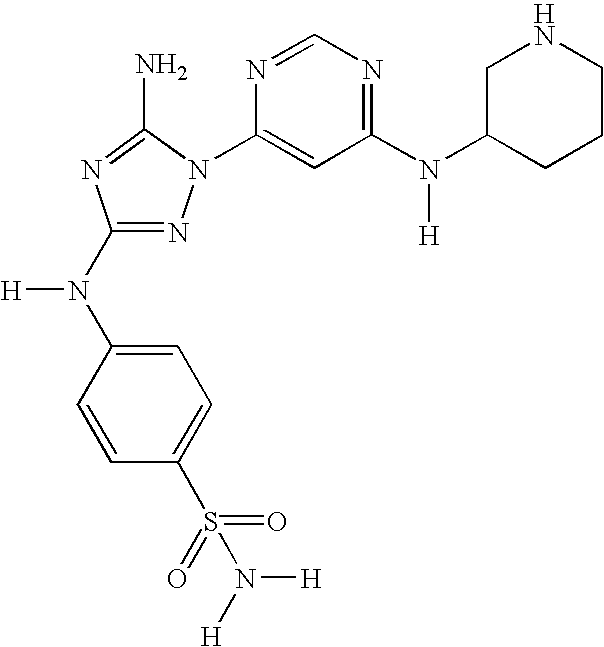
N1=C(N(C2=CC=C(S(=O)(=O)N([H])[H])C=C2)[H])N=C(N)N1C1=CC(N(C2CNCCC2)[H])=NC=N1
